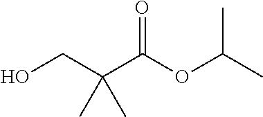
OCC(C(OC(C)C)=O)(C)C
